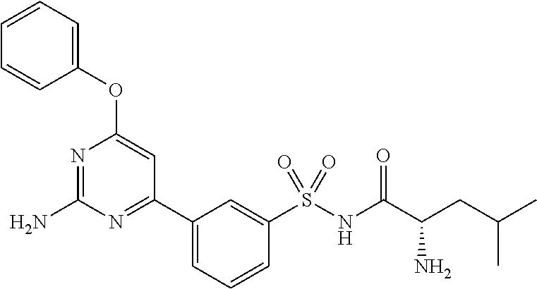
C1(C2=NC(N)=NC(OC3=CC=CC=C3)=C2)=CC=CC(S(NC(C(CC(C)C)N)=O)(=O)=O)=C1
